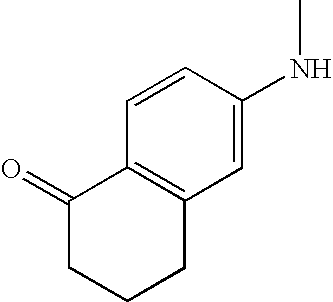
C1=CC(NC)=CC2=C1C(=O)CCC2
